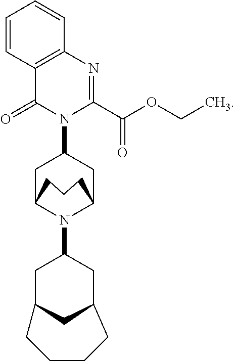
C12=C(N=C(C(OCC)=O)N(C3CC4N(C5CC6CC(C5)CCCC6)C(C3)CCC4)C1=O)C=CC=C2
